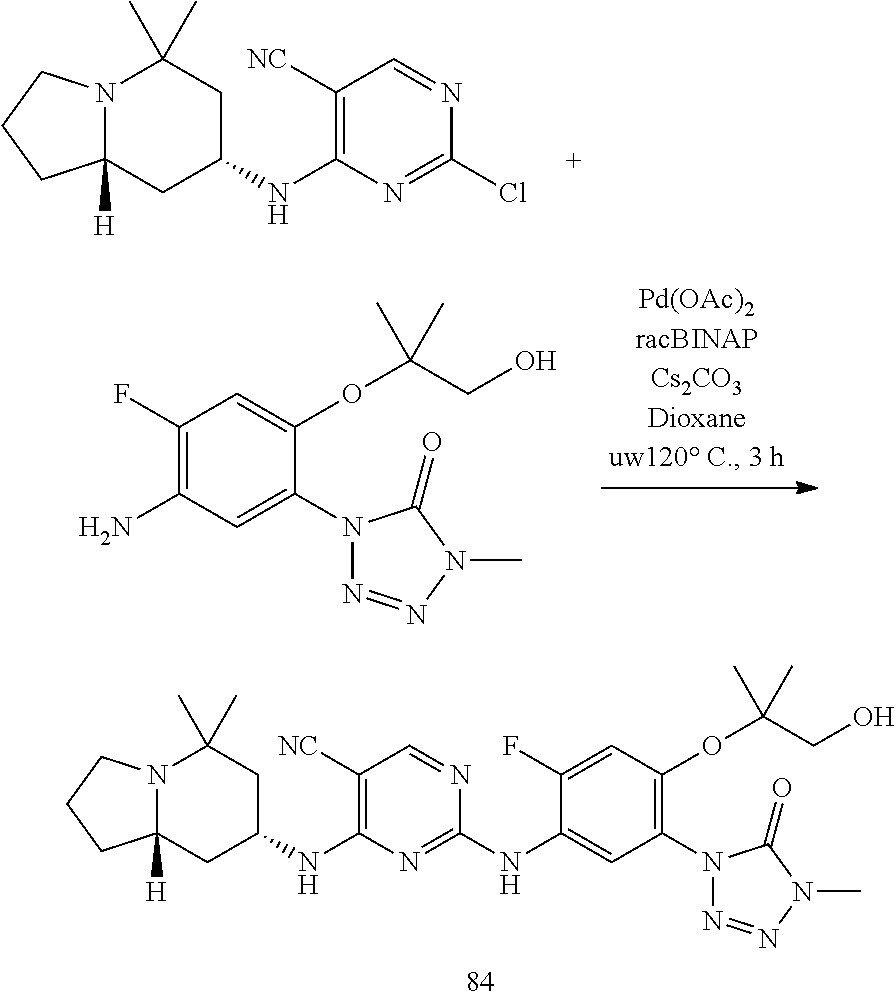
N12C([H])(CC(NC3=C([NC])C=NC(Cl)=N3)CC1(C)C)CCC2.C1(N2N=NN(C)C2=O)=CC(N)=C(F)C=C1OC(CO)(C)C.N12C([H])(CC(NC3=C([NC])C=NC(NC4=CC(N5N=NN(C)C5=O)=C(OC(CO)(C)C)C=C4F)=N3)CC1(C)C)CCC2
